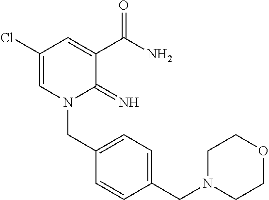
C1(Cl)=CN(CC2=CC=C(CN3CCOCC3)C=C2)C(=N)C(C(N)=O)=C1
